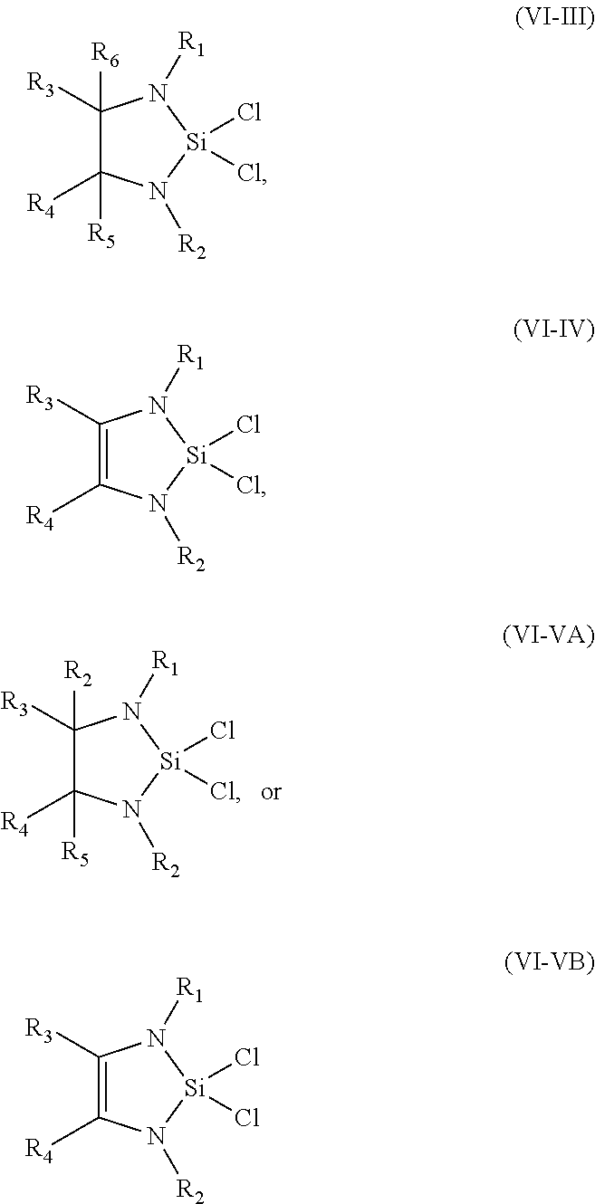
C1([R2])([R3])C([R4])([R5])N([R2])[Si](Cl)(Cl)N1[R1].C1([R6])([R3])C([R4])([R5])N([R2])[Si](Cl)(Cl)N1[R1].C1([R3])=C([R4])N([R2])[Si](Cl)(Cl)N1[R1].C1([R3])=C([R4])N([R2])[Si](Cl)(Cl)N1[R1]
